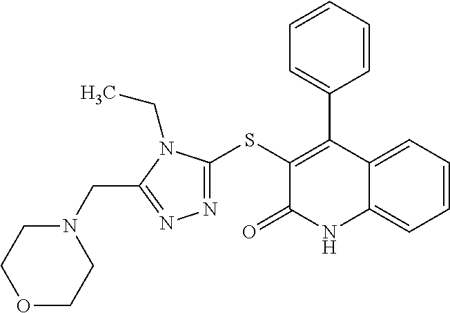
C1=CC=C2C(=C1)C(C1=CC=CC=C1)=C(SC1=NN=C(CN3CCOCC3)N1CC)C(=O)N2
